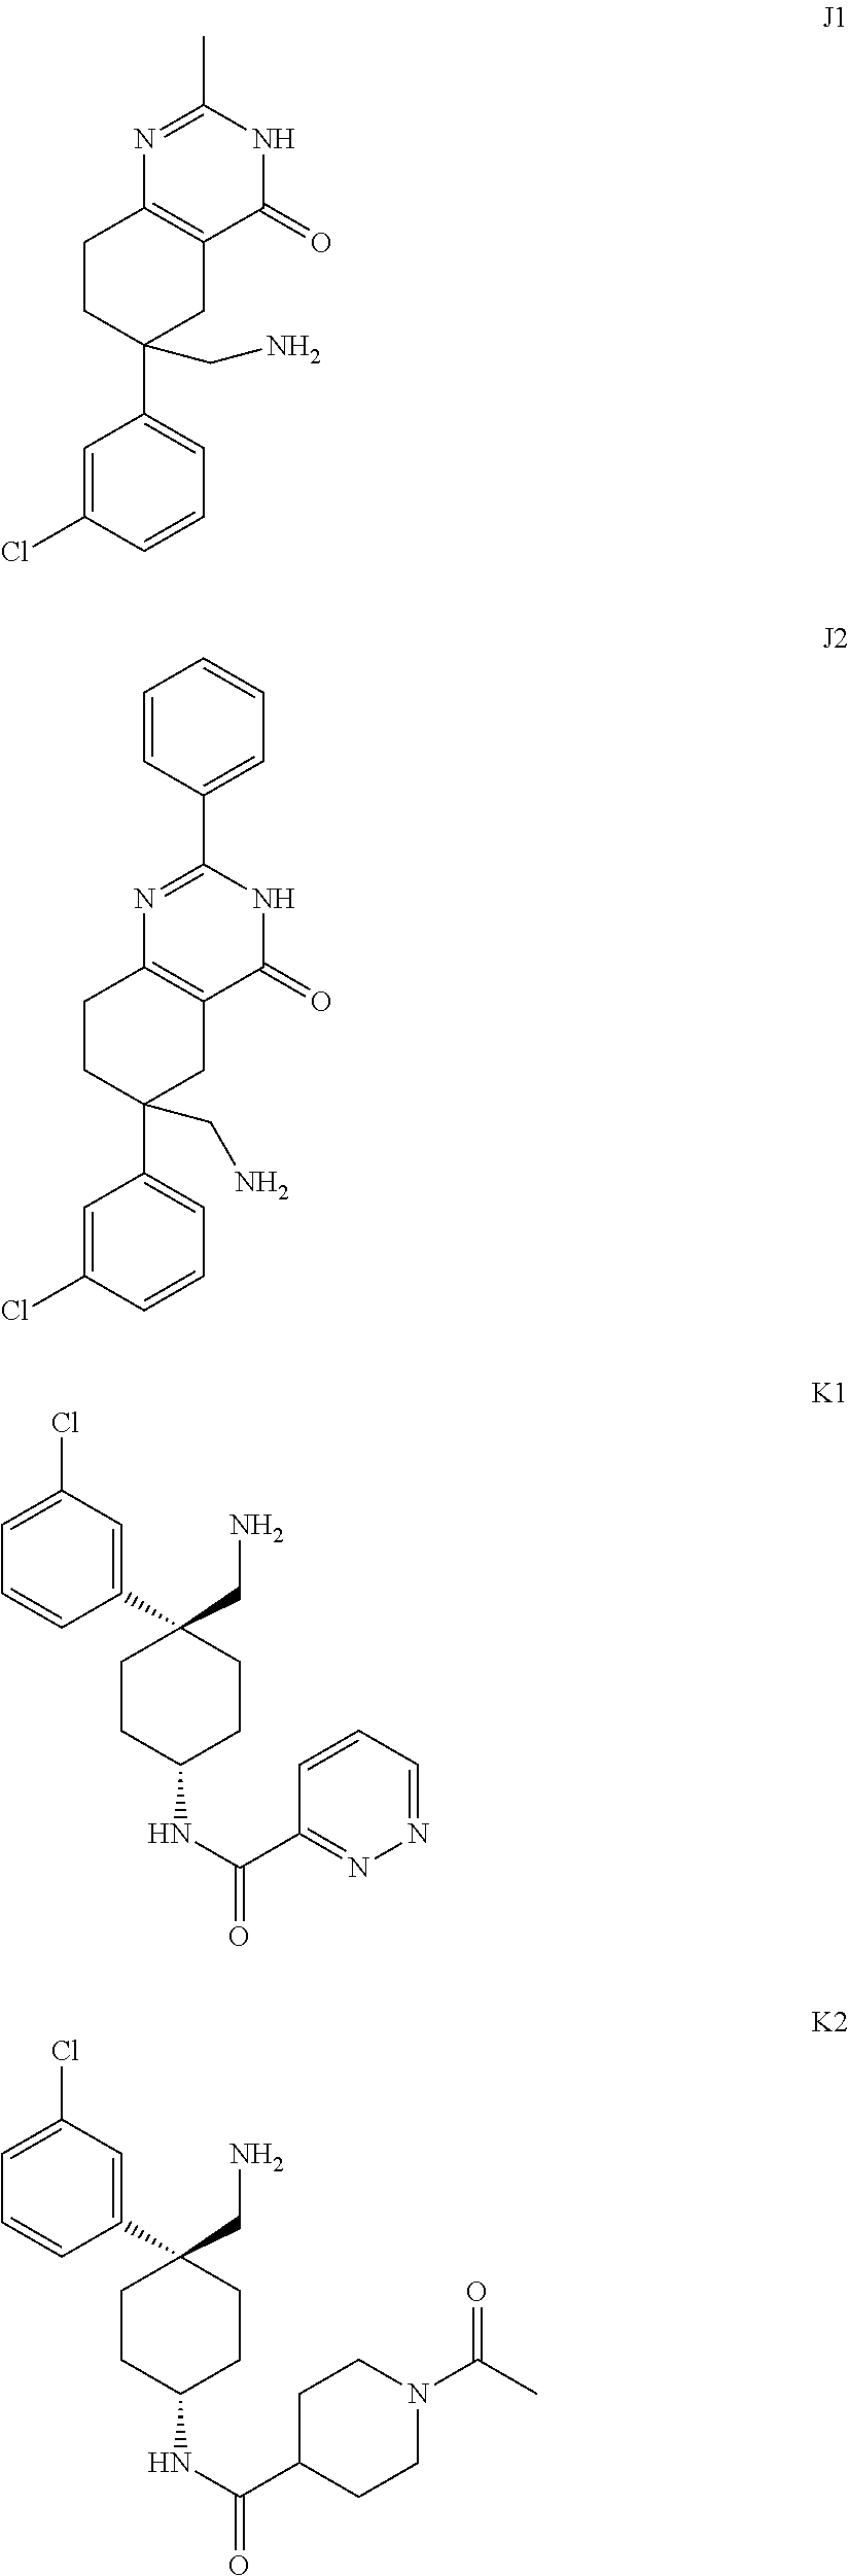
N1=C(C)NC(=O)C2=C1CCC(C1=CC=CC(Cl)=C1)(CN)C2.N1=C(C2=CC=CC=C2)NC(=O)C2=C1CCC(C1=CC=CC(Cl)=C1)(CN)C2.C1(Cl)=CC=CC(C2(CN)CCC(NC(C3=NN=CC=C3)=O)CC2)=C1.C1(Cl)=CC=CC(C2(CN)CCC(NC(C3CCN(C(C)=O)CC3)=O)CC2)=C1
